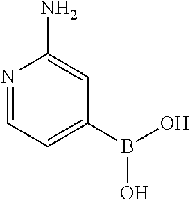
B(O)(O)C1=CC=NC(N)=C1
